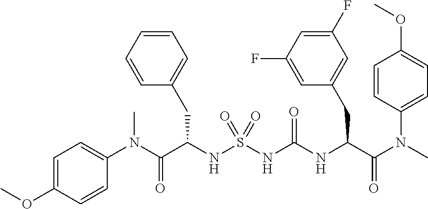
C1(N(C(C(NS(NC(NC(C(N(C)C2=CC=C(OC)C=C2)=O)CC2=CC(F)=CC(F)=C2)=O)(=O)=O)CC2=CC=CC=C2)=O)C)=CC=C(OC)C=C1
